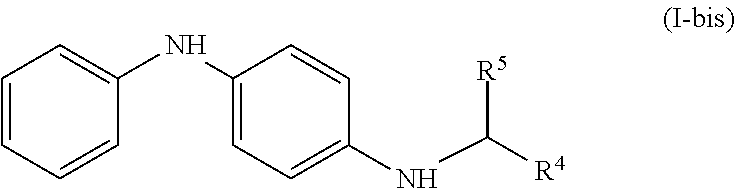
C1=CC=CC(NC2=CC=C(NC([R5])[R4])C=C2)=C1
